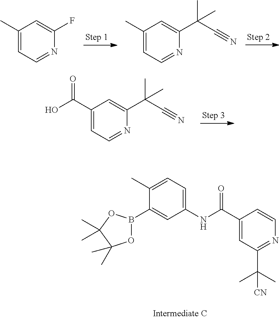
C1(C)=CC=NC(F)=C1.C1(C)=CC=NC(C(C#N)(C)C)=C1.C1(C(O)=O)=CC=NC(C(C#N)(C)C)=C1.C1(C)=CC=C(NC(C2=CC(C(C)(C)[CN])=NC=C2)=O)C=C1B1OC(C)(C)C(C)(C)O1
